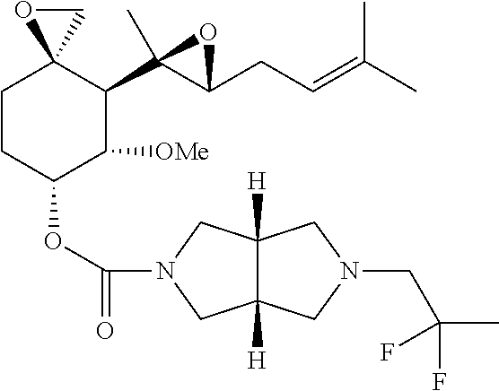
C1CC(OC(=O)N2CC3([H])C([H])(C2)CN(CC(C)(F)F)C3)C([OMe])C(C2(C)C(CC=C(C)C)O2)C12CO2
